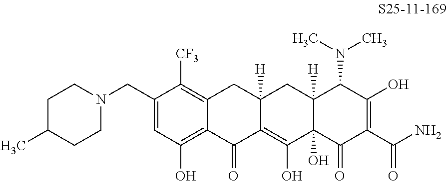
C1=C(CN2CCC(C)CC2)C([CF3])=C2C(=C1O)C(=O)C1=C(O)C3(O)C([H])(CC1([H])C2)C(N(C)C)C(O)=C(C(N)=O)C3=O
